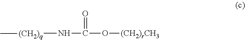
[(CH2)q](NC(=O)O[(CH2)rCH3])C
